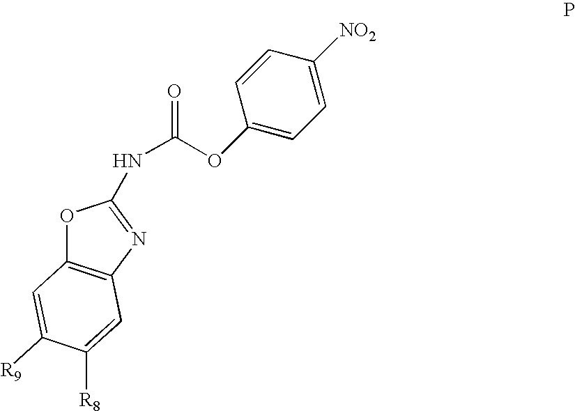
O1C2=C(N=C1NC(=O)OC1=CC=C([NO2])C=C1)C=C([R8])C([R9])=C2
